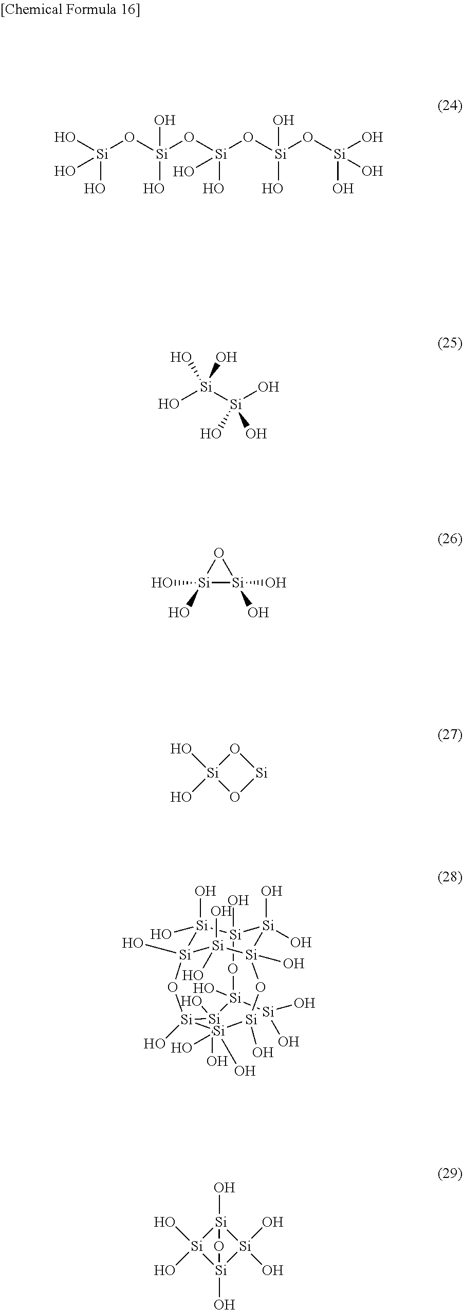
O1[Si](O)[Si](O)(O)[Si]2(O)O[Si]3(O)[Si](O)(O)[Si](O)([Si](O)(O)[Si]1(O)[Si]3(O)O)O[Si](O)([Si](O)O)[Si]2(O)O.O[Si](O)(O)O[Si](O[Si](O[Si](O[Si](O)(O)O)(O)O)(O)O)(O)O.O[Si]([Si](O)(O)O)(O)O.[Si]1(O)(O)[Si](O)(O)O1.O1[Si](O)(O)O[Si]1.[Si]1(O)(O)[Si]2(O)[Si](O)(O)[Si]1(O)O2
